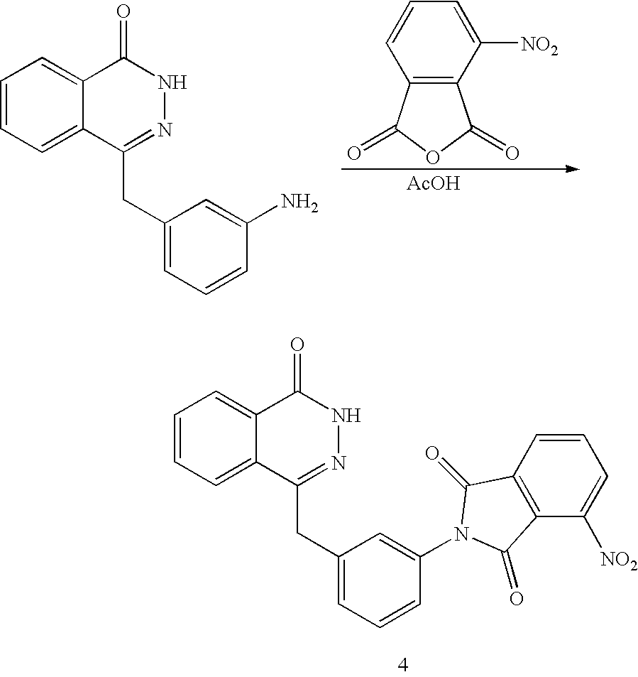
C1=CC=C2C(=C1)C(=O)NN=C2CC1=CC=CC(N)=C1.C12=C(C(=O)OC1=O)C=CC=C2[NO2].[AcOH].C1=CC=C2C(=C1)C(=O)NN=C2CC1=CC=CC(N2C(=O)C3=C(C([NO2])=CC=C3)C2=O)=C1
